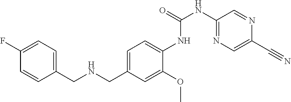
C1=CC(F)=CC=C1CNCC1=CC=C(NC(NC2=NC=C(C#N)N=C2)=O)C(OC)=C1
